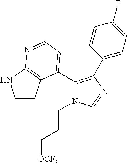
C1(C2=CC=NC3=C2C=CN3)=C(C2=CC=C(F)C=C2)N=CN1CCC[OCF3]
